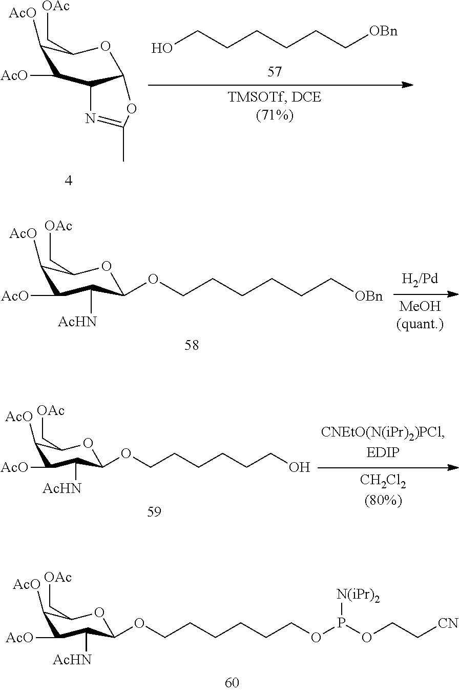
OCCCCCC[OBn].C1([AcO])C([AcO])C2C(OC1C[OAc])OC(C)=N2.C1([AcO])C([AcO])C([AcHN])C(OCCCCCC[OBn])OC1C[OAc].C1([AcO])C([AcO])C([AcHN])C(OCCCCCCO)OC1C[OAc].C1([AcO])C([AcO])C([AcHN])C(OCCCCCCOP(OCC[CN])[N(iPr)2])OC1C[OAc]
